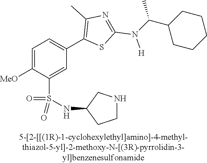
C1=C([MeO])C(S(NC2CCNC2)(=O)=O)=CC(C2=C(C)N=C(N([H])C(C3CCCCC3)C)S2)=C1
